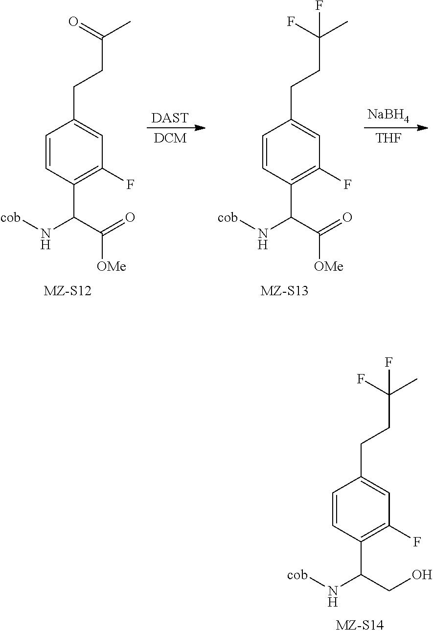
[DAST].[DCM].[NaBH4].[THF].C1=CC(C(C(=O)[OMe])N[cob])=C(F)C=C1CCC(C)=O.C1=CC(C(C(=O)[OMe])N[cob])=C(F)C=C1CCC(C)(F)F.C1=CC(C(CO)N[cob])=C(F)C=C1CCC(C)(F)F
